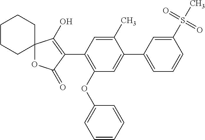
C1(OC2=CC=CC=C2)=C(C2=C(O)C3(OC2=O)CCCCC3)C=C(C)C(C2=CC=CC(S(C)(=O)=O)=C2)=C1
